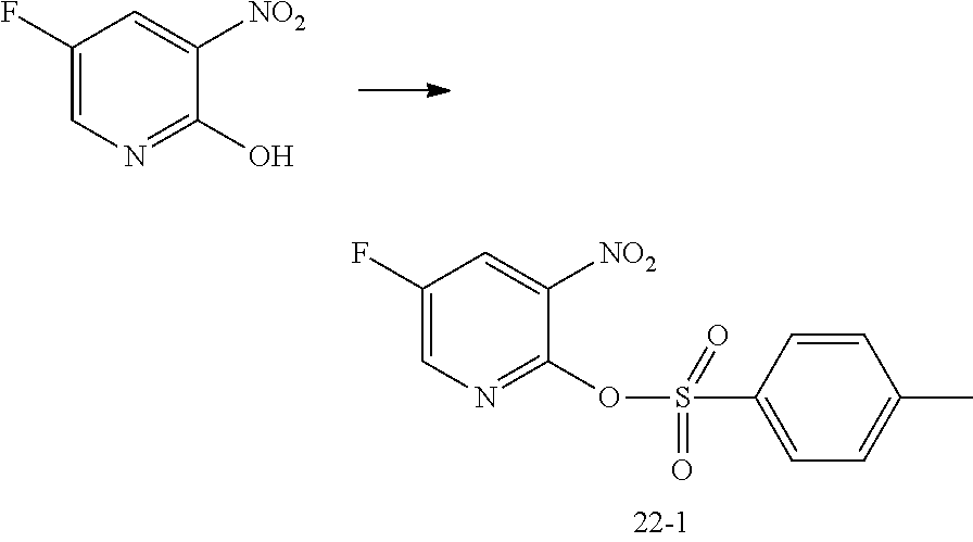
C1=C(F)C=C([NO2])C(O)=N1.C1=C(F)C=C([NO2])C(OS(C2=CC=C(C)C=C2)(=O)=O)=N1
